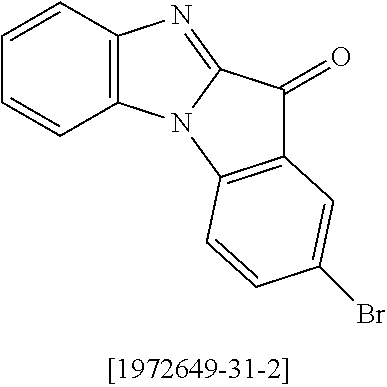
C1=CC2=C(C=C1)N1C(=N2)C(=O)C2=C1C=CC(Br)=C2
